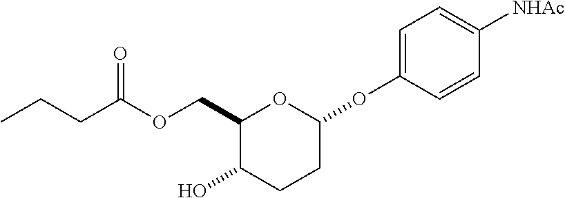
C1(COC(CCC)=O)C(O)CCC(OC2=CC=C([NHAc])C=C2)O1
